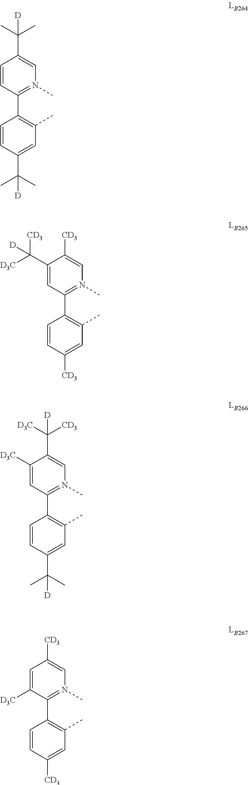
C1=CC(C2=C(C)C=C(C(C)(C)[D])C=C2)=N(C)C=C1C(C)(C)[D].C1(C([D3C])([CD3])[D])=CC(C2=C(C)C=C([CD3])C=C2)=N(C)C=C1[CD3].C1([D3C])=CC(C2=C(C)C=C(C(C)(C)[D])C=C2)=N(C)C=C1C([CD3])([D3C])[D].C1=C([D3C])C(C2=C(C)C=C([CD3])C=C2)=N(C)C=C1[CD3]
